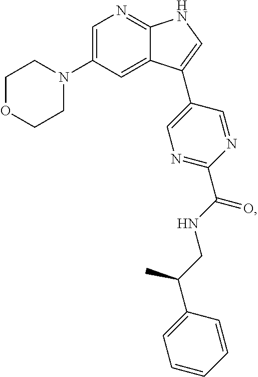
C1=C(N2CCOCC2)C=C2C(=N1)NC=C2C1=CN=C(C(NCC(C2=CC=CC=C2)C)=O)N=C1
